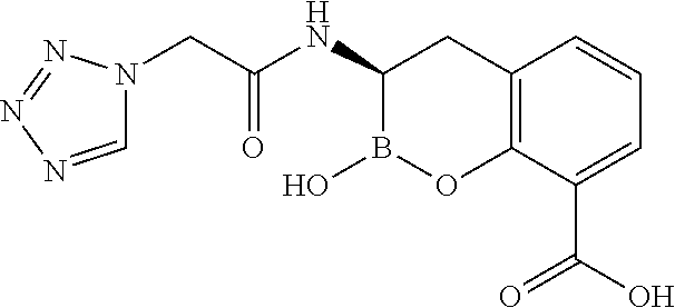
N1=NN(CC(NC2B(O)OC3=C(C2)C=CC=C3C(O)=O)=O)C=N1
